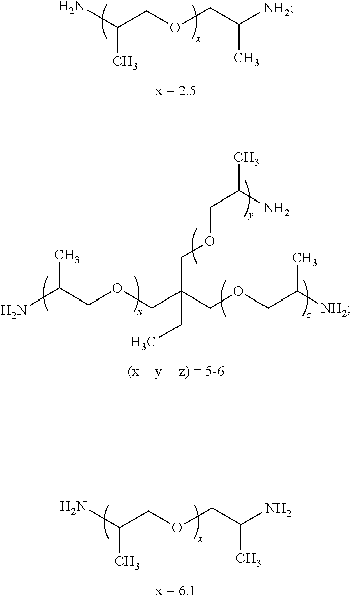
NC(COCC(COCC([NH2])C)(COCC(C)N)CC)C.NC(COCC(N)C)C.NC(COCC([NH2])C)C
